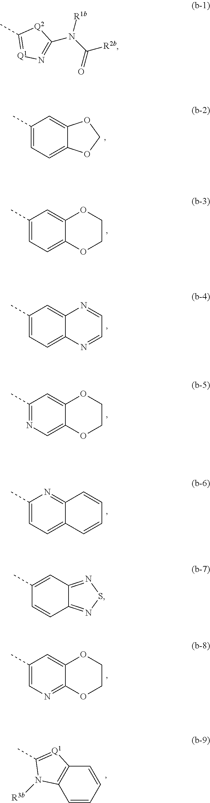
C1(C)=CC=C2C(=C1)OCO2.C1(C)=CC=C2C(=C1)N=CC=N2.C1(C)=NC=C2C(=C1)OCCO2.C1(C)=CC=C2C(=N1)C=CC=C2.C1(C)=CN=C2C(=C1)OCCO2.C1(C)=CC=C2C(=C1)OCCO2.C1(C)=[Q1]C2=C(N1[R3b])C=CC=C2.CC1=[Q1]N=C(N(C([R2b])=O)[R1b])[Q2]1.C1(C)=CC2=NSN=C2C=C1
